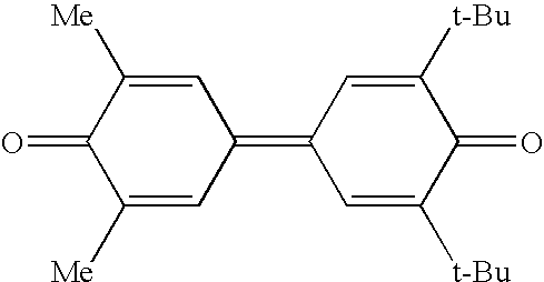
C1([Me])=CC(=C2C=C([t-Bu])C(=O)C([t-Bu])=C2)C=C([Me])C1=O
